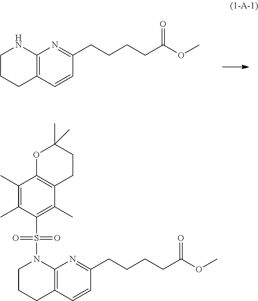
C1CCC2=C(N1)N=C(CCCCC(=O)OC)C=C2.C1CCC2=C(N1S(C1=C(C)C3=C(C(C)=C1C)OC(C)(C)CC3)(=O)=O)N=C(CCCCC(=O)OC)C=C2
